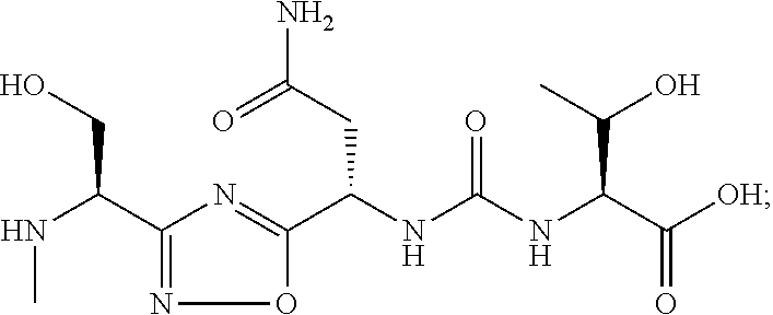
N(C(C1=NOC(C(NC(NC(C([OH])=O)C(C)O)=O)CC(N)=O)=N1)CO)C
